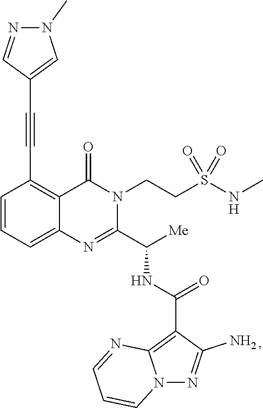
C1=CC=C2C(=C1C#CC1=CN(C)N=C1)C(=O)N(CCS(NC)(=O)=O)C(C([Me])NC(=O)C1=C3N(N=C1N)C=CC=N3)=N2
